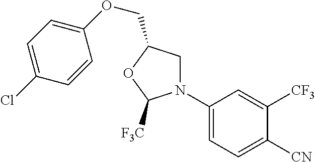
C1(OCC2CN(C3=CC=C([CN])C([CF3])=C3)C([F3C])O2)=CC=C(Cl)C=C1
